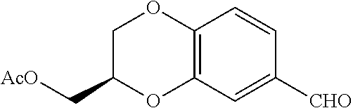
C12=C(C=C([CHO])C=C1)OC(C[AcO])CO2
